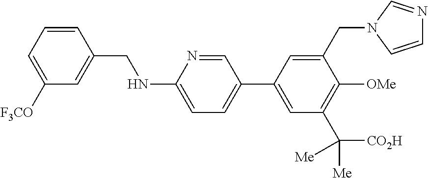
C1=CC(CNC2=CC=C(C3=CC(C([CO2H])([Me])[Me])=C([OMe])C(CN4C=CN=C4)=C3)C=N2)=CC([F3CO])=C1
